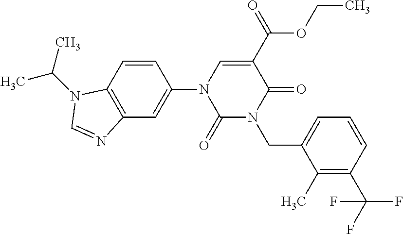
C1(=O)N(CC2=CC=CC(C(F)(F)F)=C2C)C(=O)C(C(=O)OCC)=CN1C1=CC2=C(C=C1)N(C(C)C)C=N2
